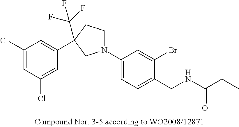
N1(C2=CC=C(CNC(CC)=O)C(Br)=C2)CCC(C2=CC(Cl)=CC(Cl)=C2)(C(F)(F)F)C1
